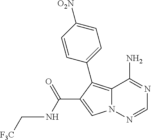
C12=C(C3=CC=C([O2N])C=C3)C(C(NC[F3C])=O)=CN1N=CN=C2N
